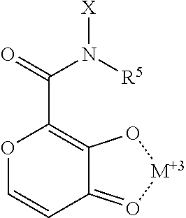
O1C=CC2=O[M+3]OC2=C1C(=O)N([R5])[X]
